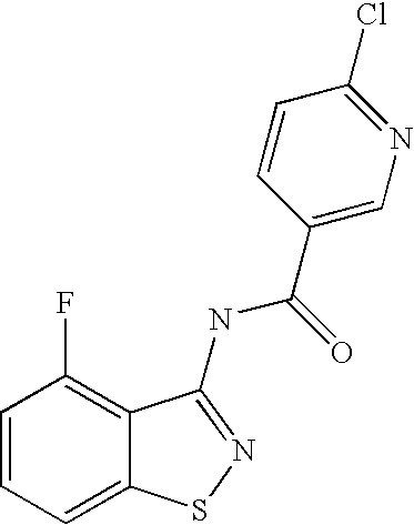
C1=CC=C2C(=C1F)C(NC(=O)C1=CN=C(Cl)C=C1)=NS2
